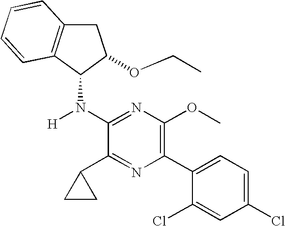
C1C2=C(C(N([H])C3=NC(OC)=C(C4=CC=C(Cl)C=C4Cl)N=C3C3CC3)C1OCC)C=CC=C2
